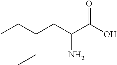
CCC(CC(C(O)=O)N)CC
